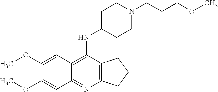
C1(OC)=CC2=C(NC3CCN(CCCOC)CC3)C3=C(N=C2C=C1OC)CCC3
